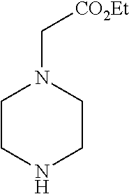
C1CNCCN1C[CO2Et]
